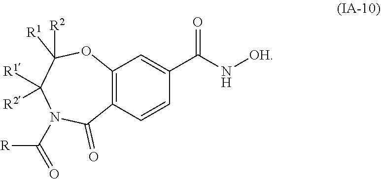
C12=C(C=CC(C(N[OH])=O)=C1)C(=O)N(C([R])=O)C([R1])([R2])C([R1])([R2])O2
